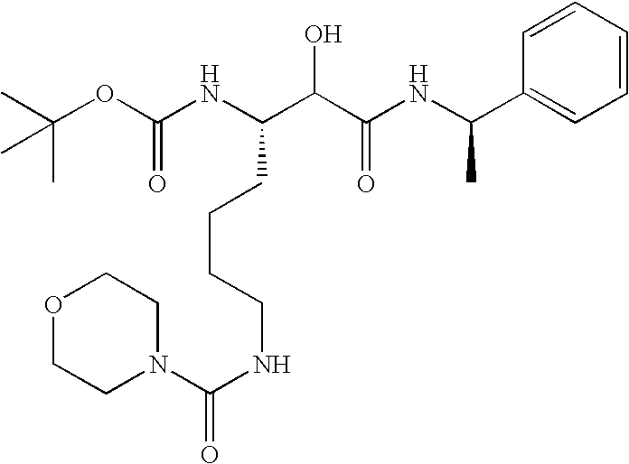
C(OC(NC(C(C(NC(C1=CC=CC=C1)C)=O)O)CCCCNC(N1CCOCC1)=O)=O)(C)(C)C
